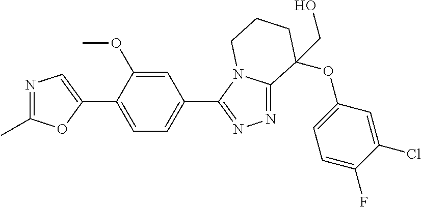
N1=C(C)OC(C2=CC=C(C3=NN=C4N3CCCC4(OC3=CC=C(F)C(Cl)=C3)CO)C=C2OC)=C1
